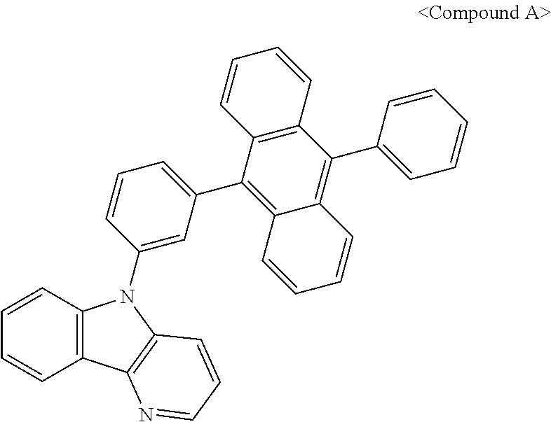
C12=C(C(C3=CC=CC(N4C5=C(C=CC=C5)C5=C4C=CC=N5)=C3)=C3C(=C1C1=CC=CC=C1)C=CC=C3)C=CC=C2
